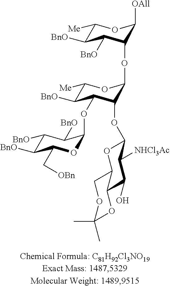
C1([BnO])C([BnO])C(C[OBn])OC(OC2C([BnO])C([Me])OC(OC3C([BnO])C([BnO])C([Me])OC3[OAll])C2OC2OC3COC(C)(C)OC3C(O)C2[NHCl3Ac])C1[BnO]
